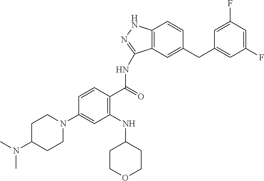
C12=C(C=C(CC3=CC(F)=CC(F)=C3)C=C1)C(NC(C1=C(NC3CCOCC3)C=C(N3CCC(N(C)C)CC3)C=C1)=O)=NN2
